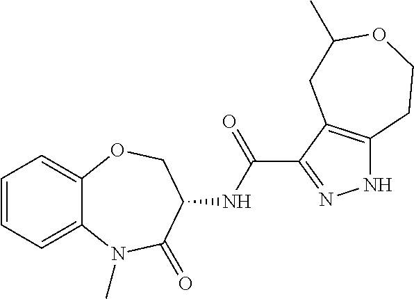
C1=CC=C2C(=C1)OCC(NC(C1=NNC3=C1CC(C)OCC3)=O)C(=O)N2C
